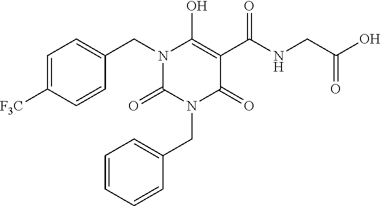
C1=C([F3C])C=CC(CN2C(=O)N(CC3=CC=CC=C3)C(=O)C(C(NCC(O)=O)=O)=C2O)=C1
